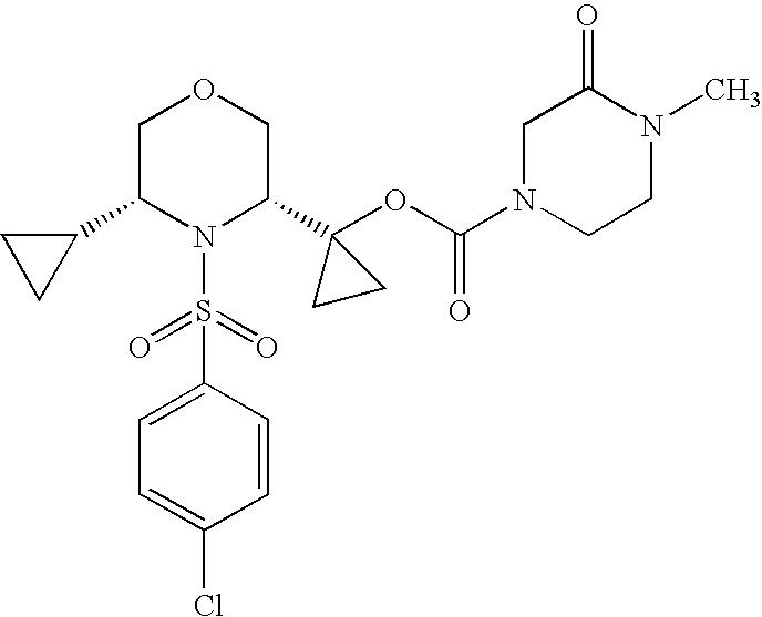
C1(C2N(S(=O)(=O)C3=CC=C(Cl)C=C3)C(C3(OC(=O)N4CCN(C)C(=O)C4)CC3)COC2)CC1
